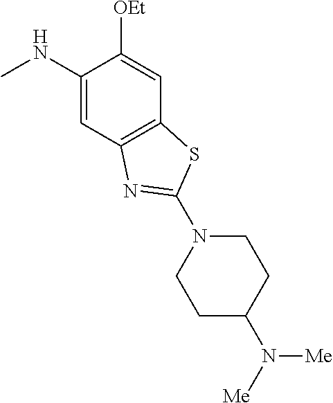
C1(NC)=CC2=C(C=C1[OEt])SC(N1CCC(N([Me])[Me])CC1)=N2
